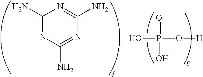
OP(O[H])(=O)O.C1(N)=NC(N)=NC(N)=N1
